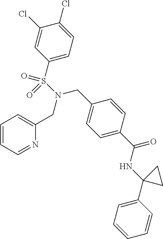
C1=C(C(NC2(C3=CC=CC=C3)CC2)=O)C=CC(CN(S(C2=CC=C(Cl)C(Cl)=C2)(=O)=O)CC2=CC=CC=N2)=C1
